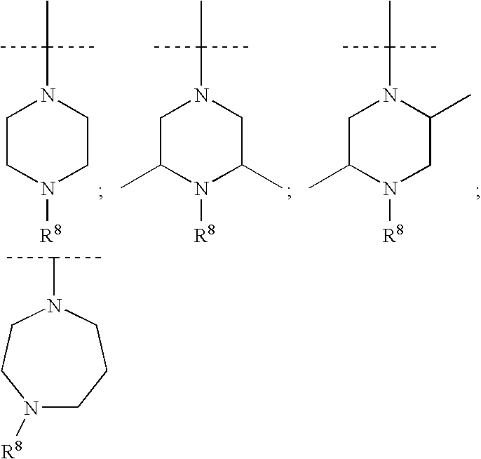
C1CN([R8])CCN1C(C)(C)C.C1C(C)N([R8])C(C)CN1C(C)(C)C.C1C(C)N([R8])CC(C)N1C(C)(C)C.N1([R8])CCCN(C(C)C)CC1
